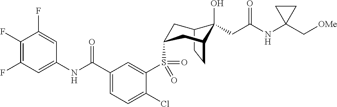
C12CCC(CC(S(C3=CC(C(NC4=CC(F)=C(F)C(F)=C4)=O)=CC=C3Cl)(=O)=O)C1)C2(O)CC(NC1(C[OMe])CC1)=O
